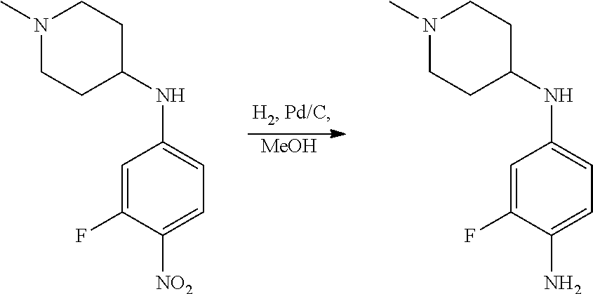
[MeOH].C1=C(F)C([NO2])=CC=C1NC1CCN(C)CC1.C1=C(F)C(N)=CC=C1NC1CCN(C)CC1
